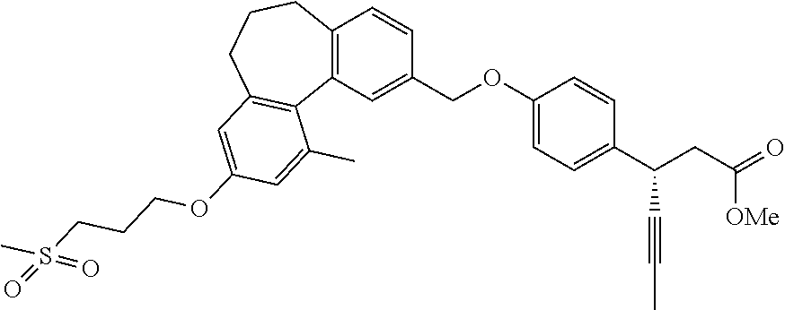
C12=C(C=CC(COC3=CC=C(C(CC(=O)[OMe])C#CC)C=C3)=C1)CCCC1=C2C(C)=CC(OCCCS(C)(=O)=O)=C1
